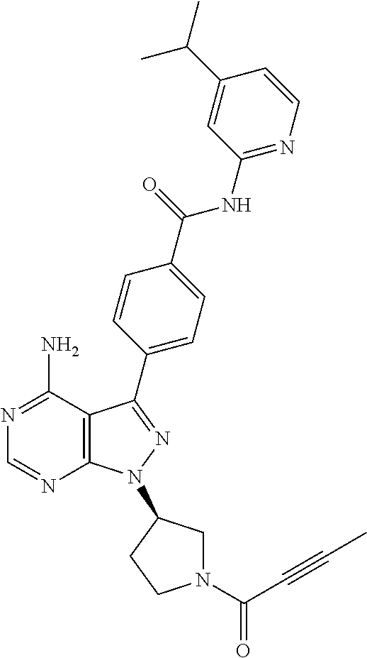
N1=C(N)C2=C(N=C1)N(C1CN(C(C#CC)=O)CC1)N=C2C1=CC=C(C(=O)NC2=NC=CC(C(C)C)=C2)C=C1
